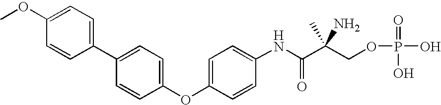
C1=C(C2=CC=C(OC)C=C2)C=CC(OC2=CC=C(NC(C(COP(=O)(O)O)(C)N)=O)C=C2)=C1
